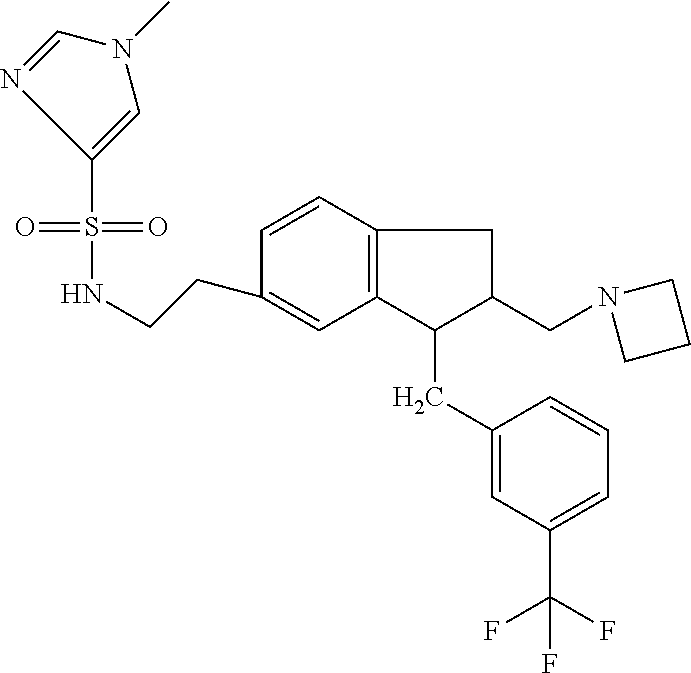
S(=O)(=O)(C1=CN(C)C=N1)NCCC1=CC2=C(C=C1)CC(CN1CCC1)C2CC1=CC(C(F)(F)F)=CC=C1
